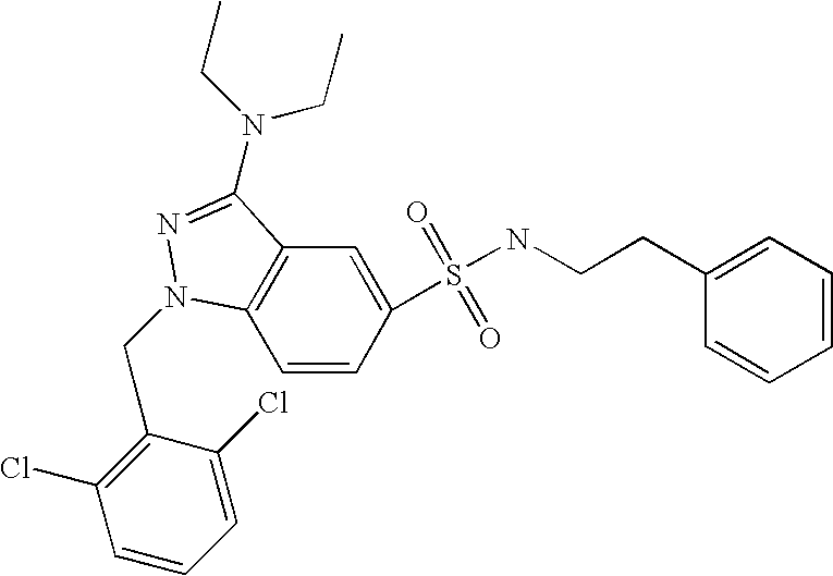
C1=CC(S(=O)(=O)NCCC2=CC=CC=C2)=CC2=C1N(CC1=C(Cl)C=CC=C1Cl)N=C2N(CC)CC
